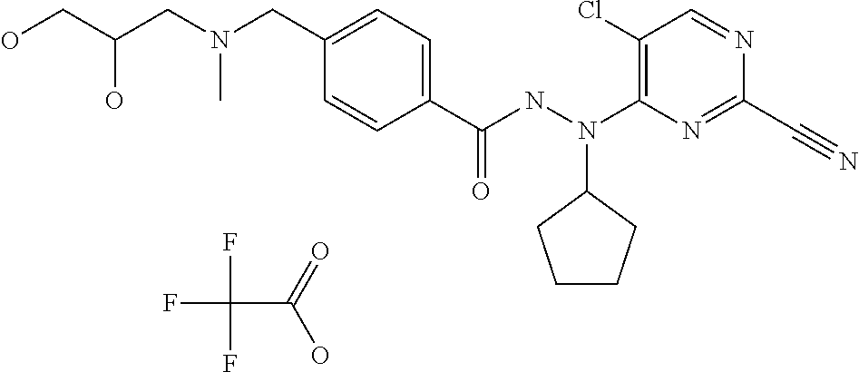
C1=CC(C(NN(C2=C(Cl)C=NC(C#N)=N2)C2CCCC2)=O)=CC=C1CN(CC(CO)O)C.FC(F)(F)C(=O)O
